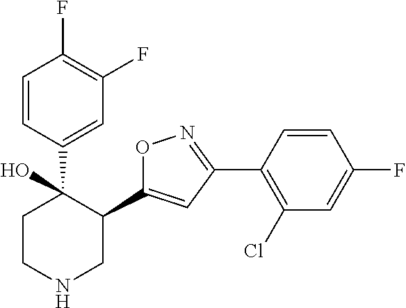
C1=CC(C2(O)CCNCC2C2=CC(C3=C(Cl)C=C(F)C=C3)=NO2)=CC(F)=C1F
